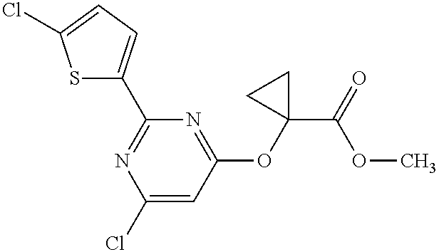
C1(Cl)=CC(OC2(C(=O)OC)CC2)=NC(C2=CC=C(Cl)S2)=N1
